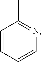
C1=CC=CN=C1C
